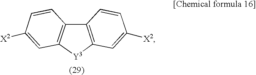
C12=C([Y3]C3=C1C=CC([X2])=C3)C=C([X2])C=C2
